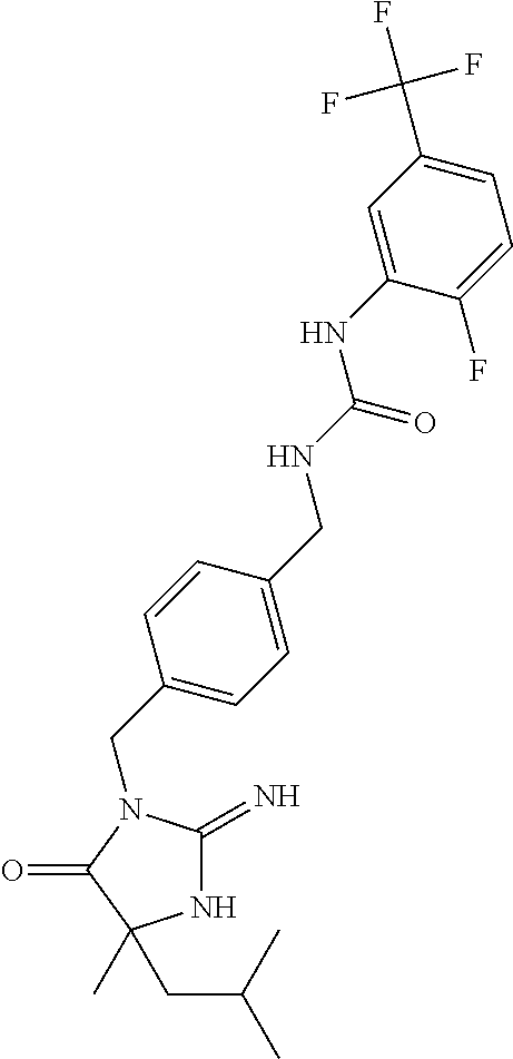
N1C(=N)N(CC2=CC=C(CNC(NC3=CC(C(F)(F)F)=CC=C3F)=O)C=C2)C(=O)C1(C)CC(C)C
